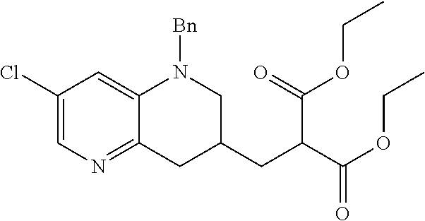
C1(Cl)=CN=C2C(=C1)N([Bn])CC(CC(C(OCC)=O)C(=O)OCC)C2
